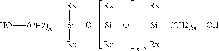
[(CH2)m]([Si](O[Si](O[Si]([(CH2)m]O)([Rx])[Rx])([Rx])[Rx])([Rx])[Rx])O
